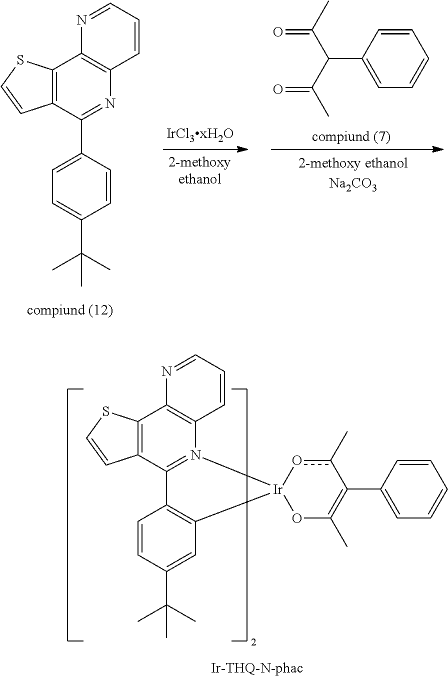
C12=C(C=C(C(C)(C)C)C=C1)[Ir]1(N3=C2C2=C(C4=C3C=CC=N4)SC=C2)oc(C)C(C2=CC=CC=C2)=C(C)O1.C1(C2=NC3=C(C4=C2C=CS4)N=CC=C3)=CC=C(C(C)(C)C)C=C1.C1=CC(C(C(C)=O)C(C)=O)=CC=C1
